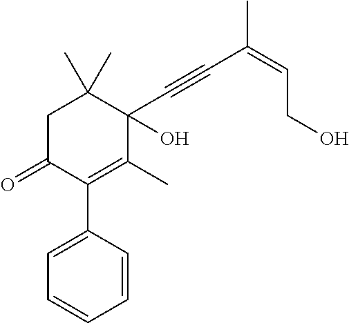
C1C(=O)C(C2=CC=CC=C2)=C(C)C(C#CC(=CCO)C)(O)C1(C)C
